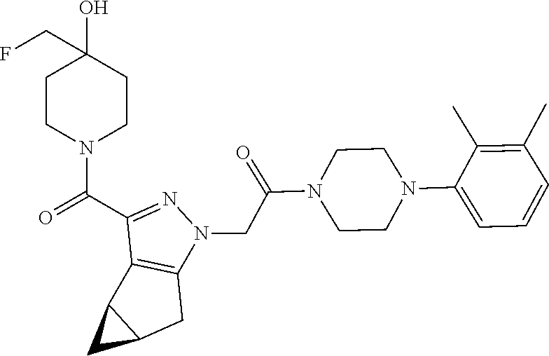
O=C(C1=NN(CC(=O)N2CCN(C3=CC=CC(C)=C3C)CC2)C2=C1C1C(C2)C1)N1CCC(O)(CF)CC1
